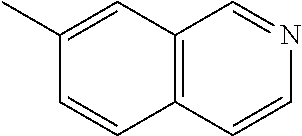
C1(C)=CC2=C(C=C1)C=CN=C2
